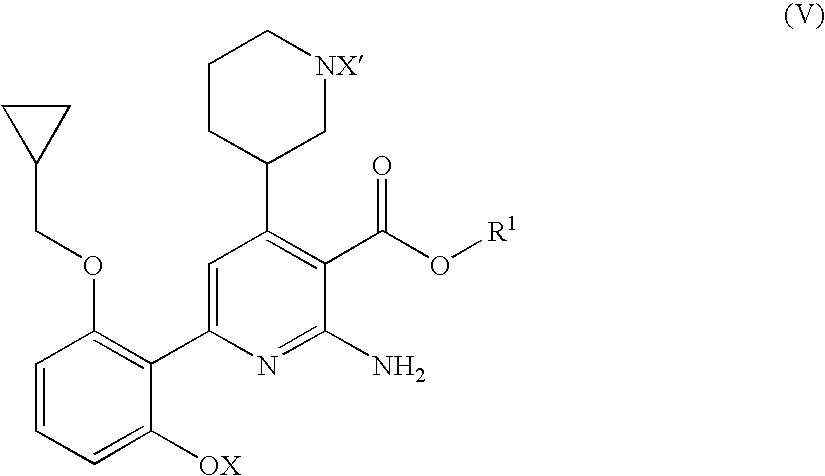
C1=C(C2=C(OCC3CC3)C=CC=C2[OX])N=C(N)C(C(O[R1])=O)=C1C1CCC[NX]C1
